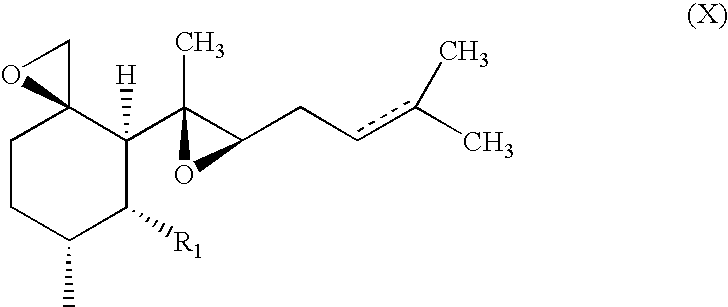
C1CC(C)C([R1])C([H])(C2(C)C(Ccc(C)C)O2)C12CO2
